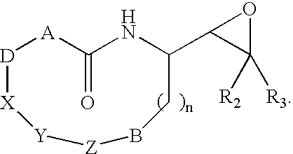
[D]1[A]C(=O)NC(C2C([R2])([R3])O2)CB[Z][Y][X]1
